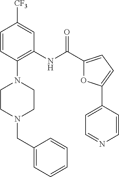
C1=CC(N2CCN(CC3=CC=CC=C3)CC2)=C(NC(C2=CC=C(C3=CC=NC=C3)O2)=O)C=C1[CF3]
